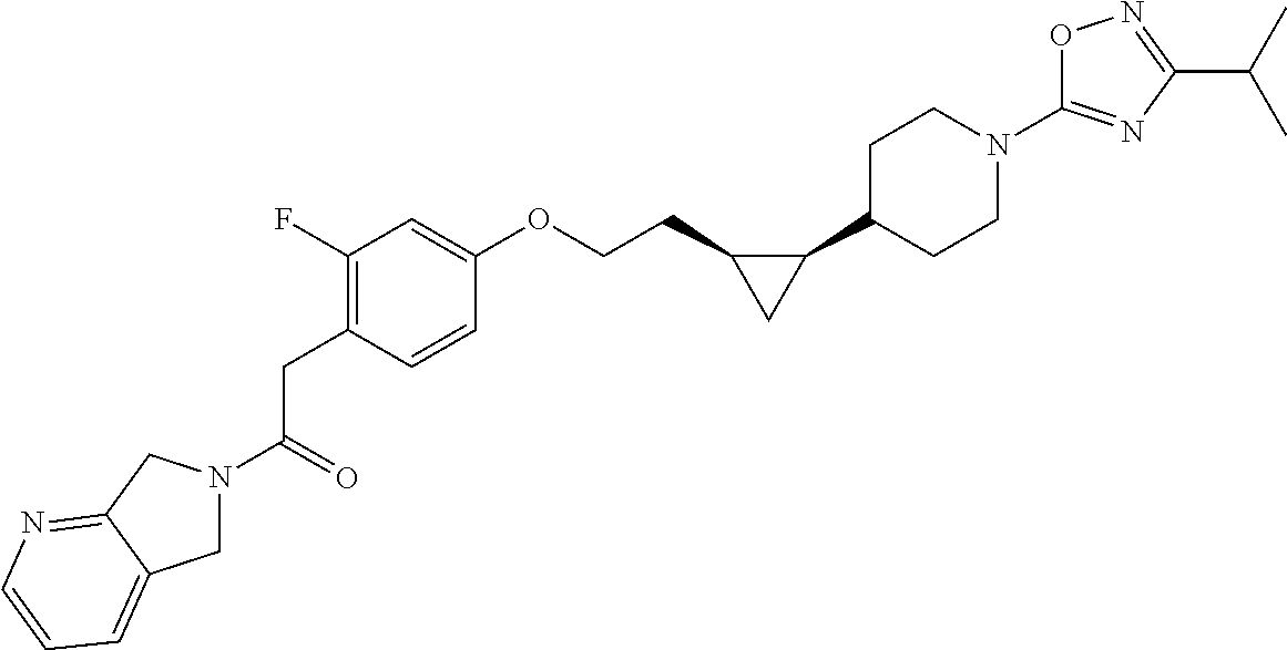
C(=O)(CC1=C(F)C=C(OCCC2C(C3CCN(C4=NC(C(C)C)=NO4)CC3)C2)C=C1)N1CC2=CC=CN=C2C1
